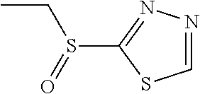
CCS(C1=NN=CS1)=O
